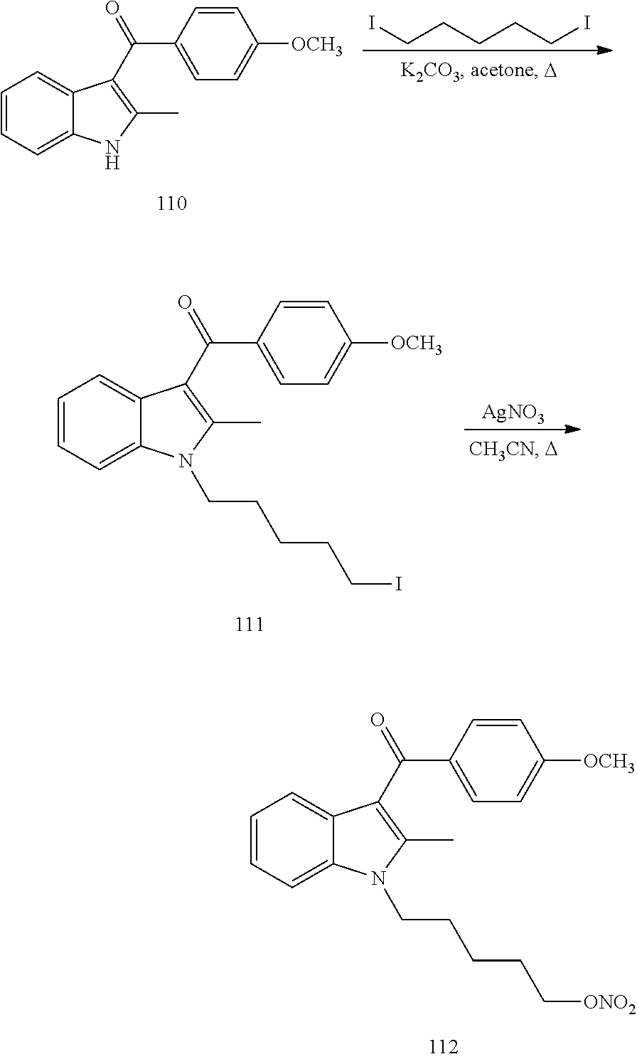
ICCCCCI.C1=CC=C2C(=C1)C(C(=O)C1=CC=C([OCH3])C=C1)=C(C)N2.[AgNO3].C1=CC=C2C(=C1)C(C(=O)C1=CC=C([OCH3])C=C1)=C(C)N2CCCCCI.C1=CC=C2C(=C1)C(C(=O)C1=CC=C([OCH3])C=C1)=C(C)N2CCCCC[ONO2]
